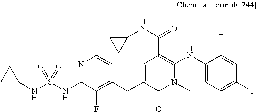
C1=C(CC2=C(F)C(NS(NC3CC3)(=O)=O)=NC=C2)C(=O)N(C)C(NC2=CC=C(I)C=C2F)=C1C(=O)NC1CC1
